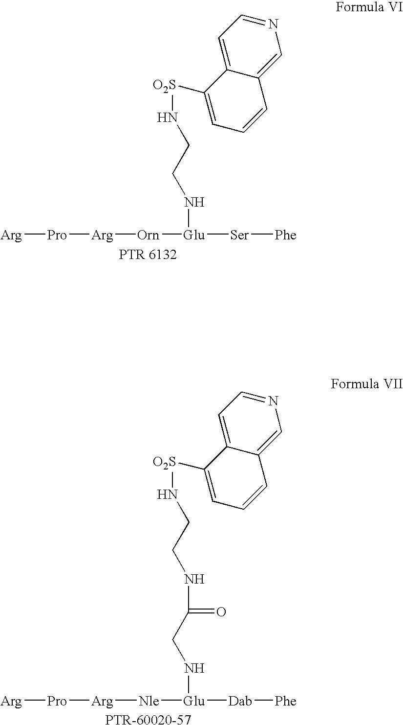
N(CCN[O2S]C1=CC=CC2=CN=CC=C12)[Glu]([Ser][Phe])[Orn][Arg][Pro][Arg].N(CCN[O2S]C1=CC=CC2=CN=CC=C12)C(=O)CN[Glu]([Dab][Phe])[Nle][Arg][Pro][Arg]
